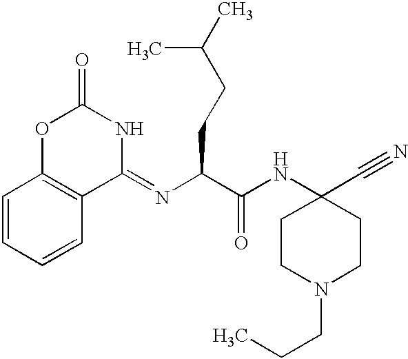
C1(=NC(C(NC2(C#N)CCN(CCC)CC2)=O)CCC(C)C)NC(=O)OC2=C1C=CC=C2
